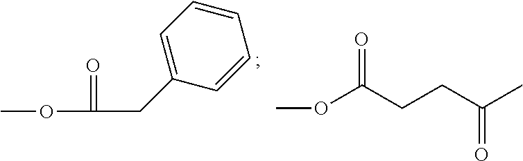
C1=C(CC(OC)=O)C=CC=C1.O(C)C(CCC(C)=O)=O
